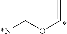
C=COC[*N]
